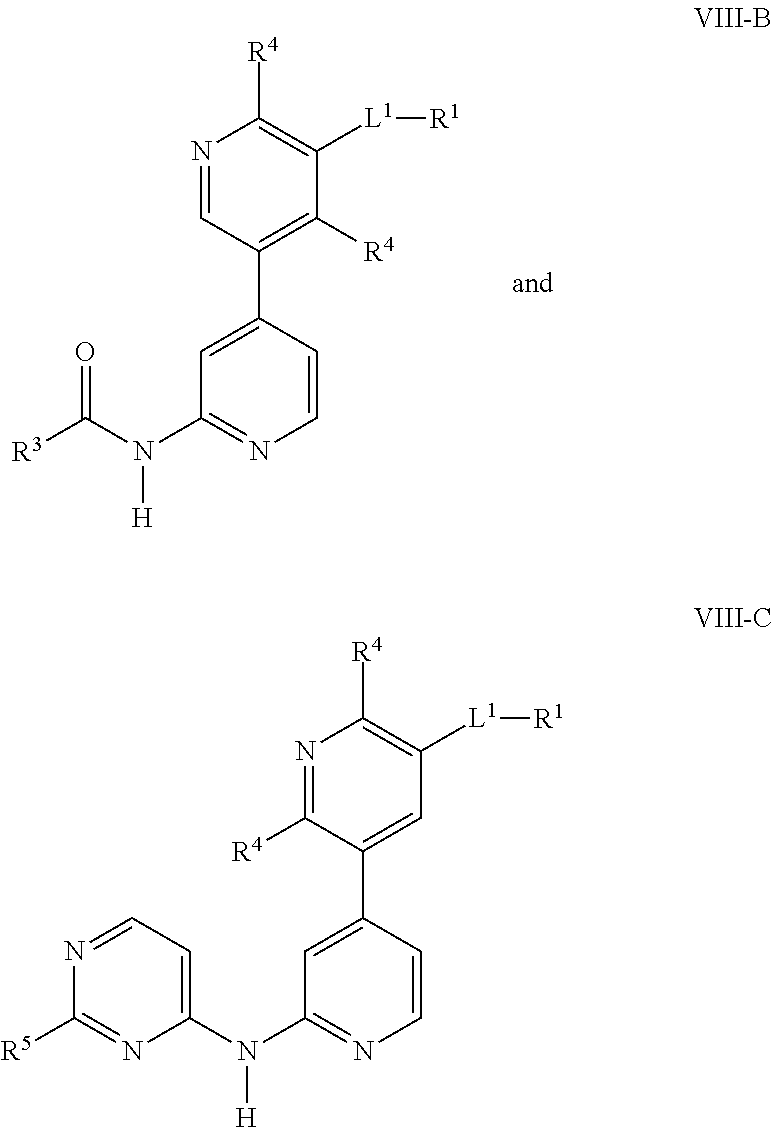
C1(C2=CC(N(C([R3])=O)[H])=NC=C2)=C([R4])C([L1][R1])=C([R4])N=C1.C1(C2=CC(N([H])C3=CC=NC([R5])=N3)=NC=C2)=CC([L1][R1])=C([R4])N=C1[R4]
